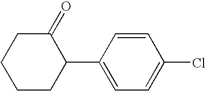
C1CCCC(C2=CC=C(Cl)C=C2)C1=O
